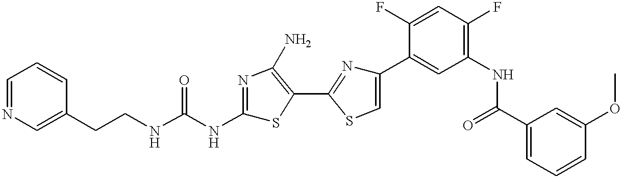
C(CNC(NC1=NC(N)=C(C2=NC(C3=CC(NC(C4=CC=CC(OC)=C4)=O)=C(F)C=C3F)=CS2)S1)=O)C1=CN=CC=C1
